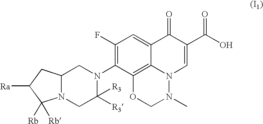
C12N(CC([R3])([R3])N(C3=C(F)C=C4C5=C3OCN(C)N5C=C(C(O)=O)C4=O)C1)C([Rb])([Rb])C([Ra])C2
